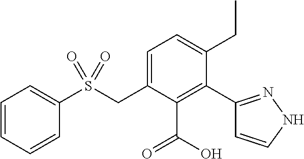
C1=CC=CC(S(CC2=CC=C(CC)C(C3=NNC=C3)=C2C(O)=O)(=O)=O)=C1
